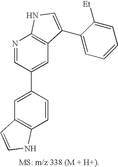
C1=C(C2=CC3=C(N=C2)NC=C3C2=CC=CC=C2[Et])C=CC2=C1C=CN2
